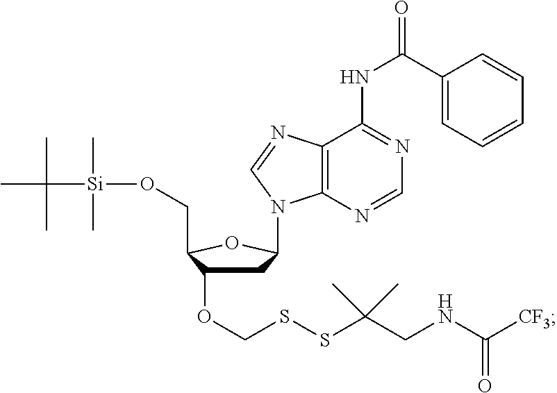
C1(C(NC2=NC=NC3=C2N=CN3C2CC(OCSSC(CNC([CF3])=O)(C)C)C(CO[Si](C(C)(C)C)(C)C)O2)=O)=CC=CC=C1
